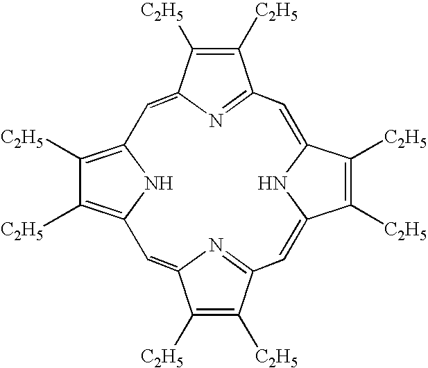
C1([C2H5])=C([C2H5])C2=CC3=C([C2H5])C([C2H5])=C(N3)C=C3N=C(C([C2H5])=C3[C2H5])C=C3C([C2H5])=C([C2H5])C(=CC1=N2)N3
